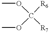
COC(OC)([R7])[R6]
